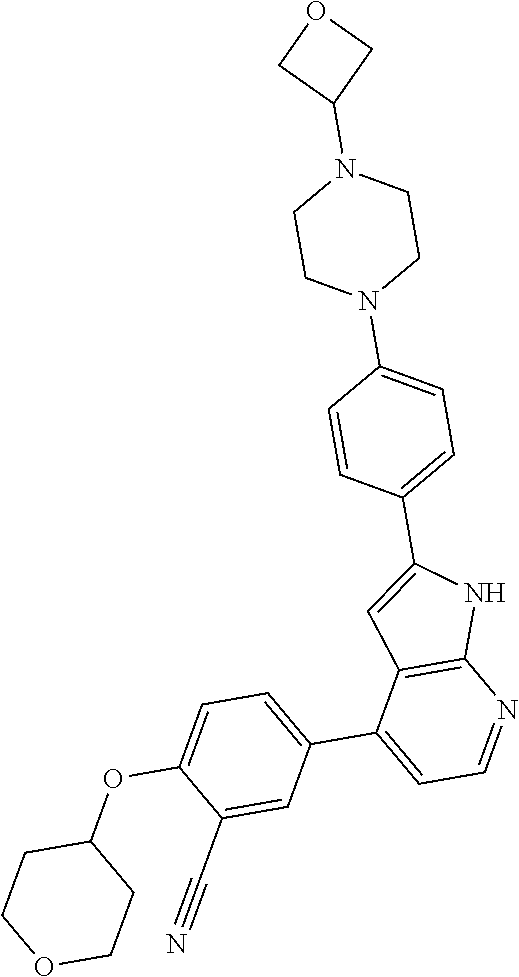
C1(OC2=CC=C(C3=CC=NC4=C3C=C(C3=CC=C(N5CCN(C6COC6)CC5)C=C3)N4)C=C2C#N)CCOCC1
